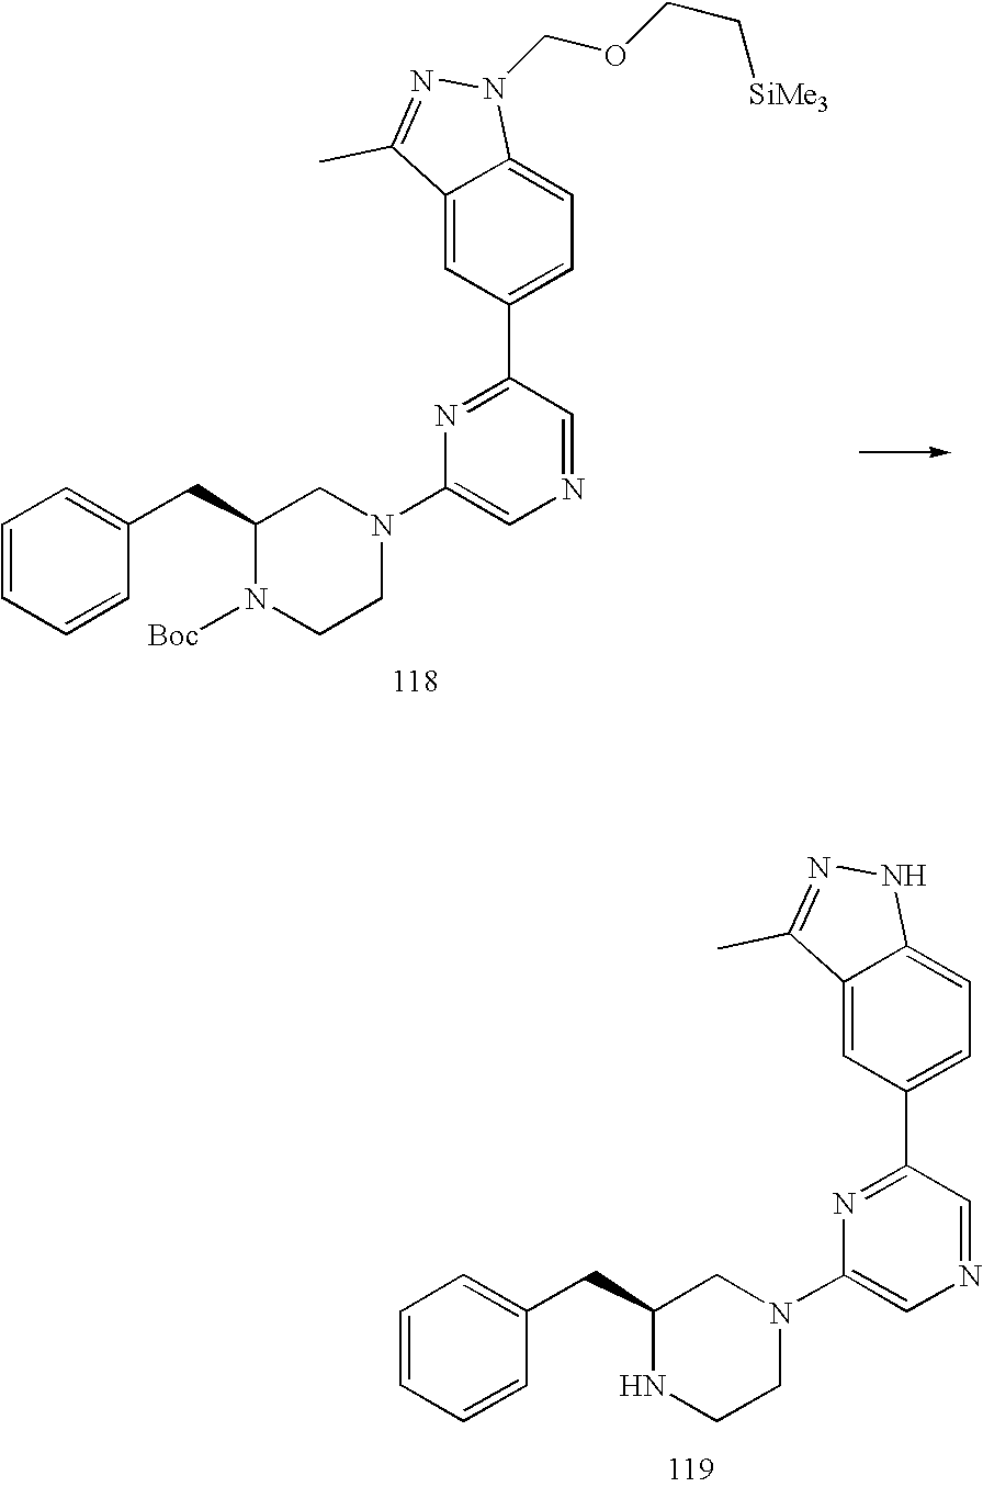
C1=CC=CC(CC2N([Boc])CCN(C3=CN=CC(C4=CC=C5C(=C4)C(C)=NN5COCC[SiMe3])=N3)C2)=C1.C1=CC=CC(CC2NCCN(C3=CN=CC(C4=CC=C5C(=C4)C(C)=NN5)=N3)C2)=C1
